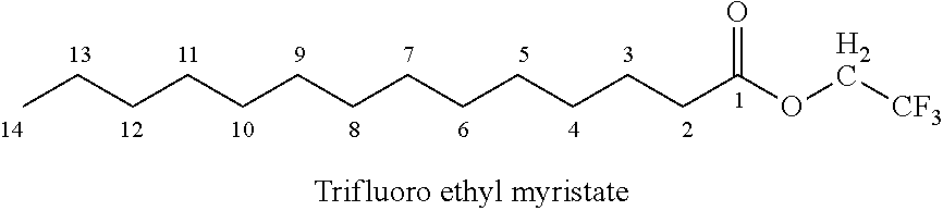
CCCCCCCCCCCCCC(OC[CF3])=O
